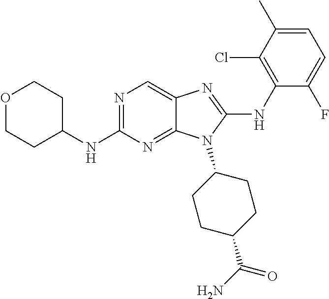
N1=C(NC2CCOCC2)N=C2C(=C1)N=C(NC1=C(Cl)C(C)=CC=C1F)N2C1CCC(C(N)=O)CC1
